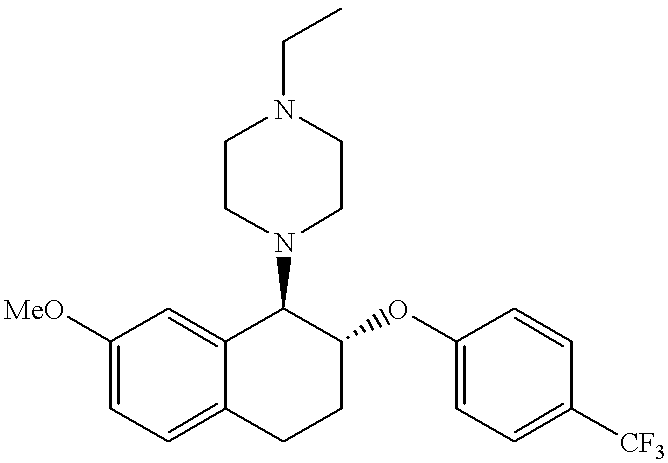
C1([MeO])=CC=C2C(=C1)C(N1CCN(CC)CC1)C(OC1=CC=C([CF3])C=C1)CC2
